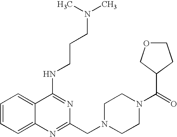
C1=CC=C2C(=C1)C(NCCCN(C)C)=NC(CN1CCN(C(C3COCC3)=O)CC1)=N2
